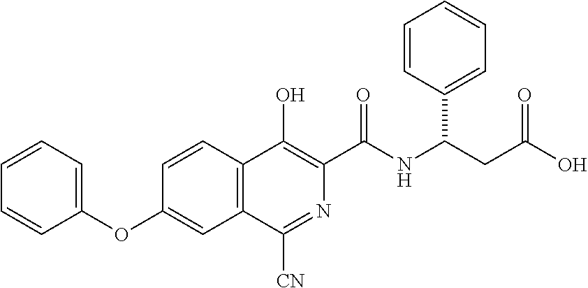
C1=CC=C(OC2=CC3=C(C=C2)C(O)=C(C(NC(CC(O)=O)C2=CC=CC=C2)=O)N=C3[CN])C=C1
